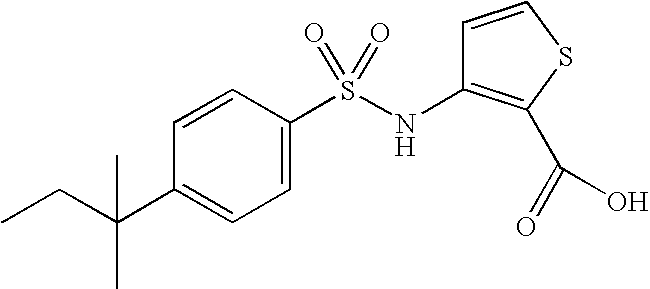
C1=CC(S(NC2=C(C(=O)O)SC=C2)(=O)=O)=CC=C1C(CC)(C)C
